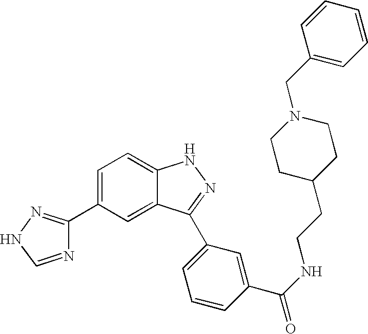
C1(C2=CC=C3C(=C2)C(C2=CC=CC(C(NCCC4CCN(CC5=CC=CC=C5)CC4)=O)=C2)=NN3)=NNC=N1
